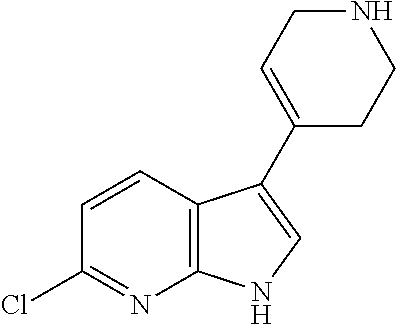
C12=C(C=CC(Cl)=N1)C(C1=CCNCC1)=CN2
